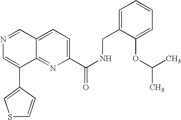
C12=NC(C(NCC3=CC=CC=C3OC(C)C)=O)=CC=C1C=NC=C2C1=CSC=C1
